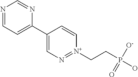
N1=CC=C(C2=CN=[N+](CCP(O)([O-])=O)C=C2)N=C1
